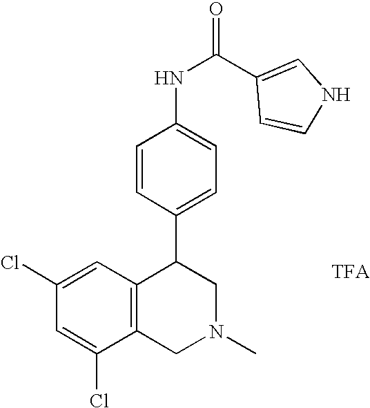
C1(Cl)=CC(Cl)=CC2=C1CN(C)CC2C1=CC=C(NC(=O)C2=CNC=C2)C=C1
